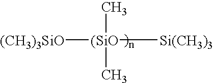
[(CH3)3SiO][(SiO]([Si(CH3)3])(C)C
